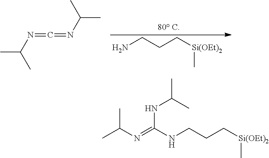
NCCC[Si(OEt)2]C.CC(N=C=NC(C)C)C.CC(N=C(NCCC[Si(OEt)2]C)NC(C)C)C
